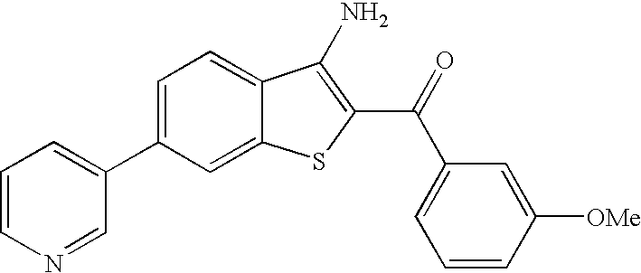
C1=CN=CC(C2=CC=C3C(=C2)SC(C(=O)C2=CC=CC([OMe])=C2)=C3N)=C1
